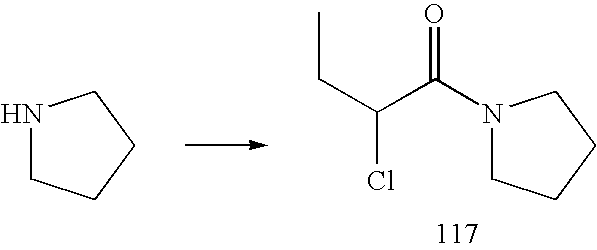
N1(C(C(CC)Cl)=O)CCCC1.N1CCCC1
